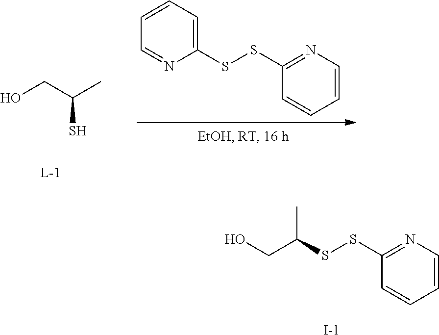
OCC(C)S.C1(SSC2=NC=CC=C2)=CC=CC=N1.C(C)(SSC1=NC=CC=C1)CO.[I-]
